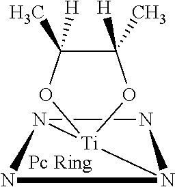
N1N2[Ti]3(OC([H])(C)C([H])(C)O3)N1N2
